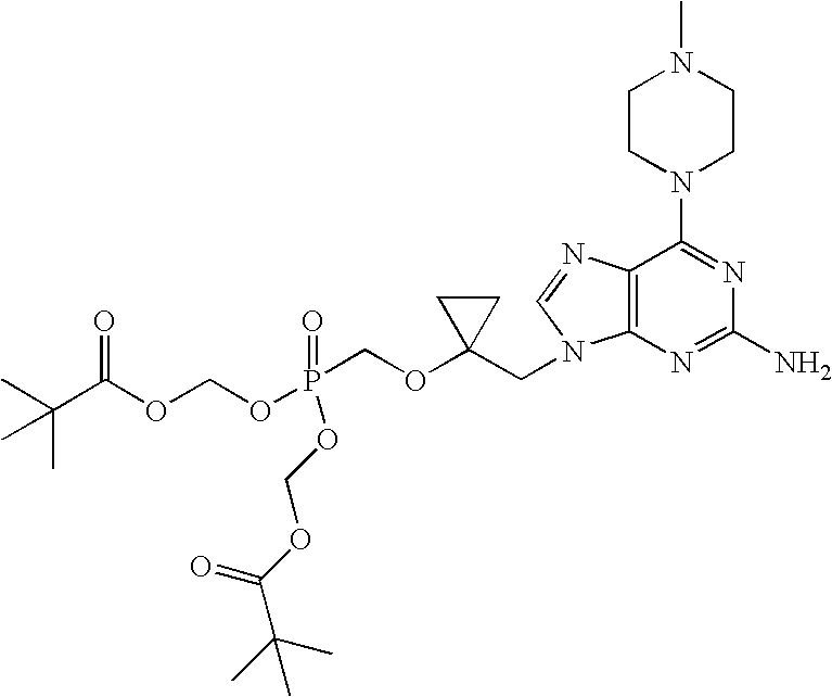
CC(C(OCOP(=O)(COC1(CN2C3=C(N=C2)C(N2CCN(C)CC2)=NC(N)=N3)CC1)OCOC(C(C)(C)C)=O)=O)(C)C
